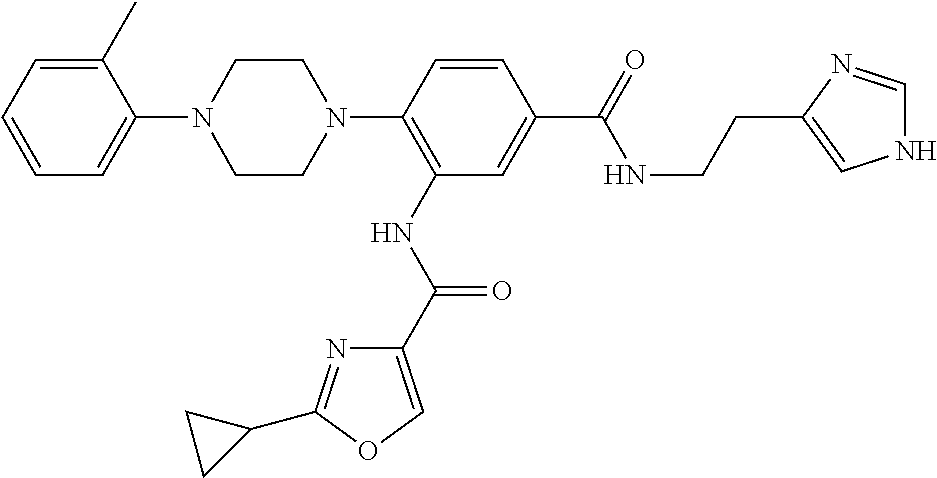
C1(N2CCN(C3=C(NC(=O)C4=COC(C5CC5)=N4)C=C(C(=O)NCCC4=CNC=N4)C=C3)CC2)=CC=CC=C1C
